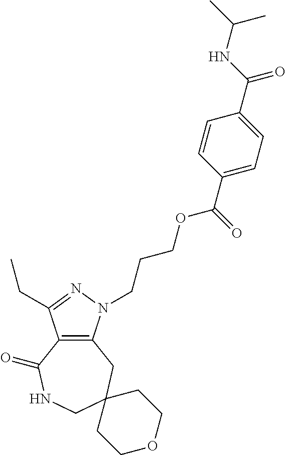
C12=C(N(CCCOC(C3=CC=C(C(NC(C)C)=O)C=C3)=O)N=C1CC)CC1(CNC2=O)CCOCC1
